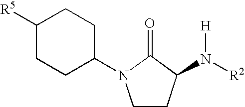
C1CC(N([R2])[H])C(=O)N1C1CCC([R5])CC1
